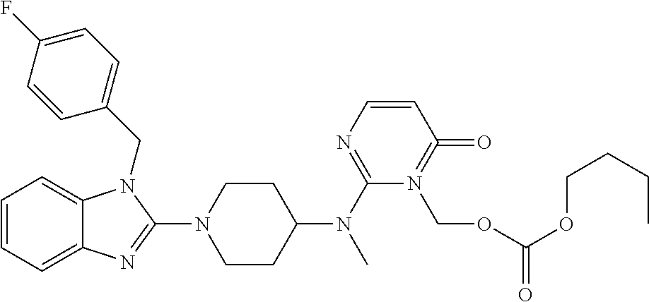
C1=CC=C2C(=C1)N(CC1=CC=C(F)C=C1)C(N1CCC(N(C3=NC=CC(=O)=N3COC(OCCCC)=O)C)CC1)=N2
